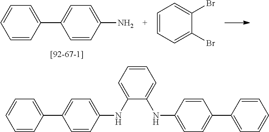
C1=CC(C2=CC=C(N)C=C2)=CC=C1.C1=CC=C(Br)C(Br)=C1.C1=CC(C2=CC=C(NC3=CC=CC=C3NC3=CC=C(C4=CC=CC=C4)C=C3)C=C2)=CC=C1
